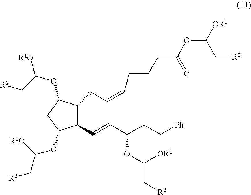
C1(C=CC(CC[Ph])OC(C[R2])[OR1])C(CC=CCCCC(OC([OR1])C[R2])=O)C(OC([R1O])C[R2])CC1OC(C[R2])[R1O]
